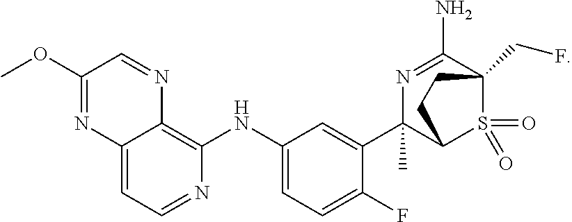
C12=CC=NC(NC3=CC=C(F)C(C4(C)N=C(N)C5(CF)S(=O)(=O)C4CC5)=C3)=C1N=CC(OC)=N2
